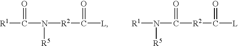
N([R2]C([L])=O)(C([R1])=O)[R5].C([R2]C([L])=O)(N([R5])[R1])=O
